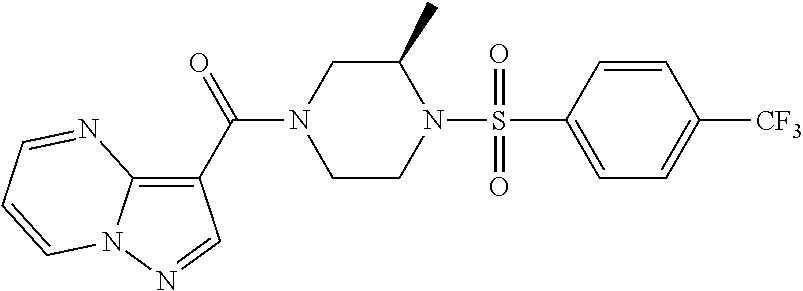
C1(C(N2CCN(S(C3=CC=C([CF3])C=C3)(=O)=O)C(C)C2)=O)=C2N(N=C1)C=CC=N2
